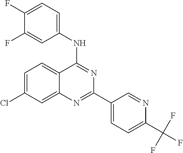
C1=C(Cl)C=C2C(=C1)C(NC1=CC=C(F)C(F)=C1)=NC(C1=CC=C(C(F)(F)F)N=C1)=N2
